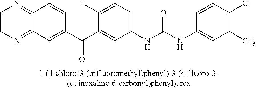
C1=CN=C2C(=N1)C=CC(C(C1=CC(NC(NC3=CC([CF3])=C(Cl)C=C3)=O)=CC=C1F)=O)=C2
